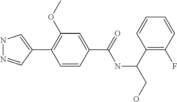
N1N=CC(C2=C(OC)C=C(C(NC(CO)C3=C(F)C=CC=C3)=O)C=C2)=C1
